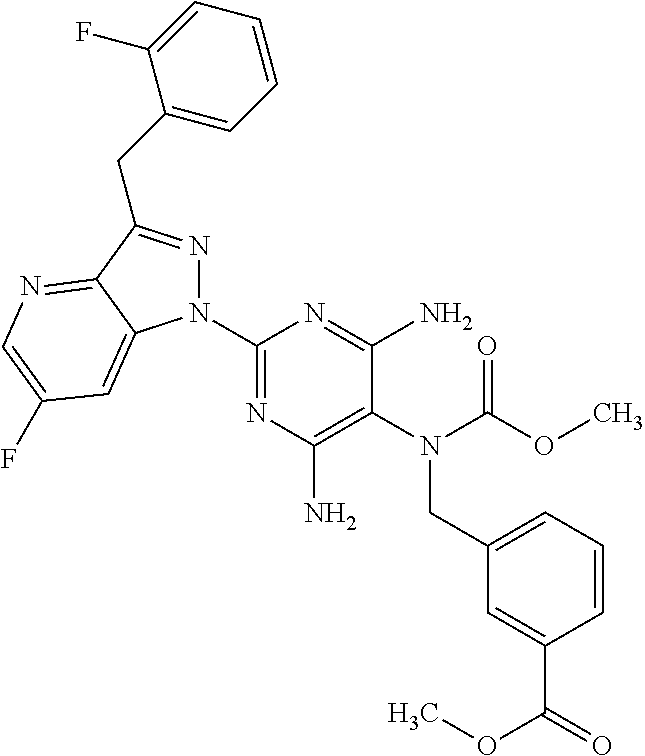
C1(N2N=C(CC3=CC=CC=C3F)C3=NC=C(F)C=C23)=NC(N)=C(N(C(OC)=O)CC2=CC=CC(C(=O)OC)=C2)C(N)=N1
